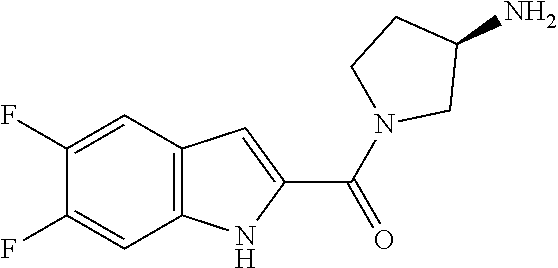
C12=C(C=C(F)C(F)=C1)C=C(C(N1CCC(N)C1)=O)N2
